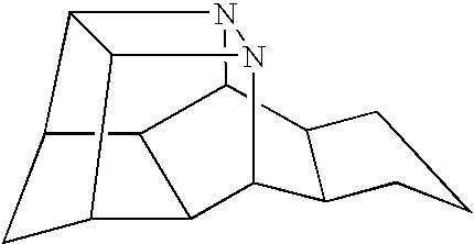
C12C(CCC1)C1C3C4C2N2N1C1C3CC4C12
